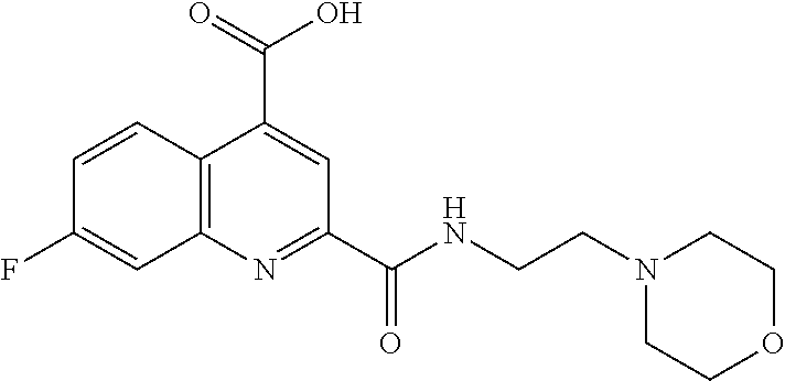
C12=C(N=C(C(NCCN3CCOCC3)=O)C=C1C(=O)O)C=C(F)C=C2
